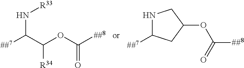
C(C(OC([##8])=O)[R34])([##7])N[R33].N1C([##7])CC(OC([##8])=O)C1
